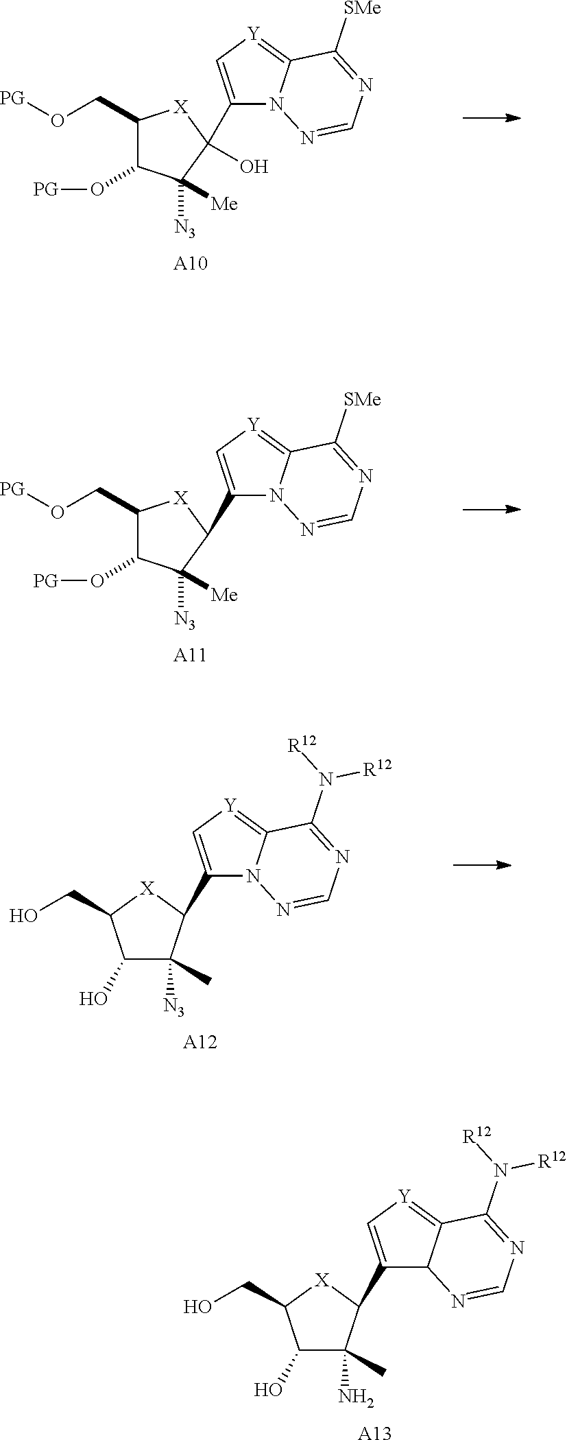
C1(C2C(C)(N)C(O)C(CO)[X]2)=C[Y]=C2C1N=CN=C2N([R12])[R12].[A13].[A10].C1(CO[PG])C(O[PG])C([N3])([Me])C(C2=C[Y]=C3N2N=CN=C3[SMe])(O)[X]1.[A11].C1(CO[PG])C(O[PG])C([N3])([Me])C(C2=C[Y]=C3N2N=CN=C3[SMe])[X]1.C1(C2C(C)([N3])C(O)C(CO)[X]2)=C[Y]=C2N1N=CN=C2N([R12])[R12].[A12]
